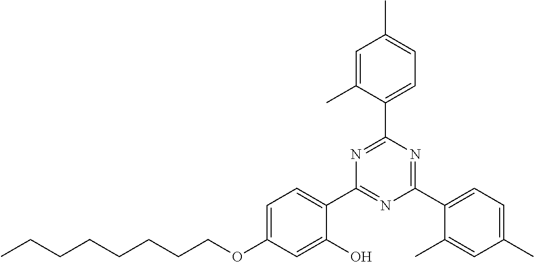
C1=C(C)C(C2=NC(C3=CC=C(OCCCCCCCC)C=C3O)=NC(C3=CC=C(C)C=C3C)=N2)=CC=C1C
